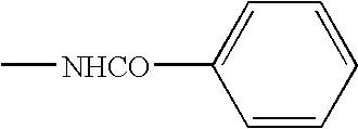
C1=CC=CC=C1[NHCO]C
